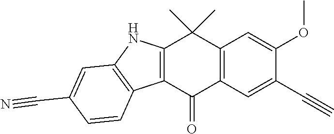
C12=C(C=C(C#C)C(OC)=C1)C(=O)C1=C(C2(C)C)NC2=C1C=CC(C#N)=C2
